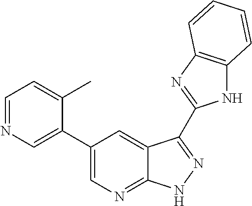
C1(C2=CN=CC=C2C)=CN=C2C(=C1)C(C1=NC3=C(N1)C=CC=C3)=NN2
